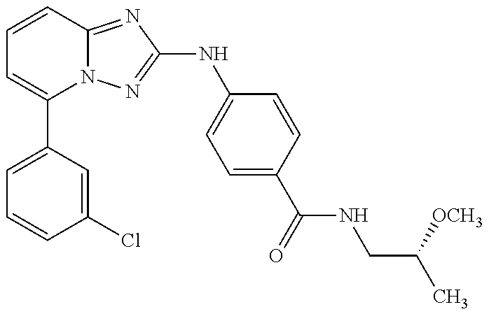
C1=C(C2=CC=CC3=NC(NC4=CC=C(C(=O)NCC(C)[OCH3])C=C4)=NN23)C=C(Cl)C=C1
